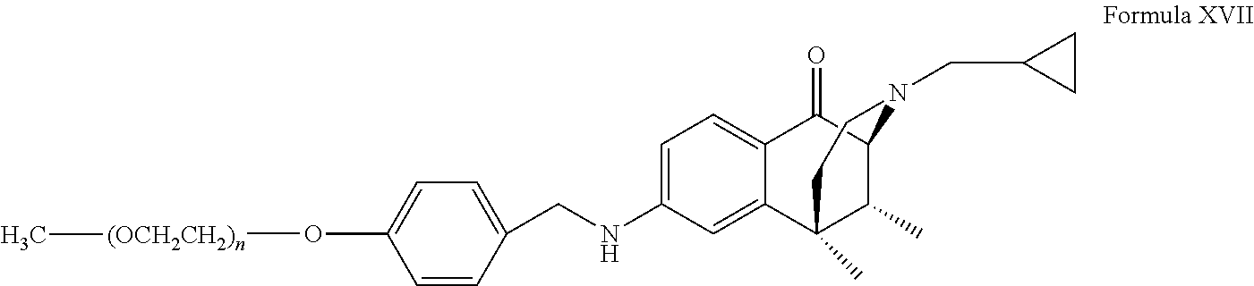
C1=CC(O[(OCH2CH2)n]C)=CC=C1CNC1=CC=C2C(=C1)C1(C)C(C)C(C2=O)N(CC2CC2)CC1
